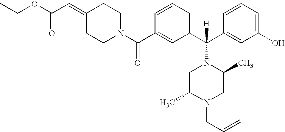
C(OC(C=C1CCN(C(C2=CC(C(C3=CC(O)=CC=C3)([H])N3CC(C)N(CC=C)CC3C)=CC=C2)=O)CC1)=O)C
